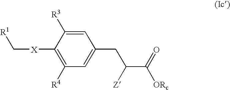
C1=C([R3])C([X]C[R1])=C([R4])C=C1CC(C(=O)[ORc])[Z]
